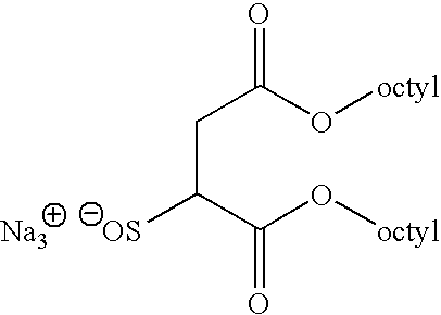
C(C(C(O[octyl])=O)[OS])C(O[octyl])=O.[Na3]
